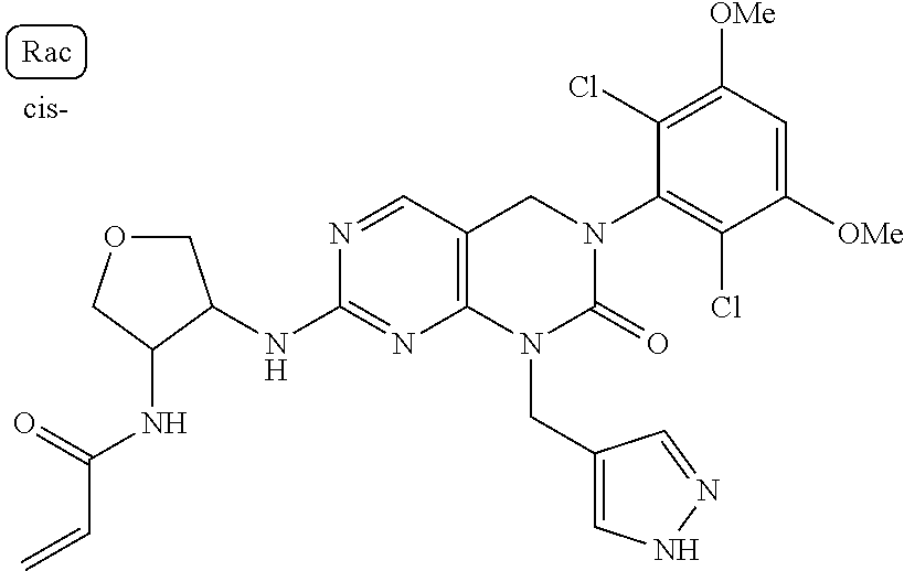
O1CC(NC2=NC3=C(C=N2)CN(C2=C(Cl)C([OMe])=CC([OMe])=C2Cl)C(=O)N3CC2=CNN=C2)C(NC(=O)C=C)C1
